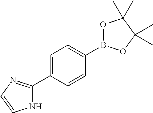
C1=C(C2=NC=CN2)C=CC(B2OC(C)(C)C(C)(C)O2)=C1
